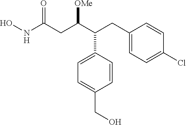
C1(CC(C(CC(NO)=O)[OMe])C2=CC=C(CO)C=C2)=CC=C(Cl)C=C1
